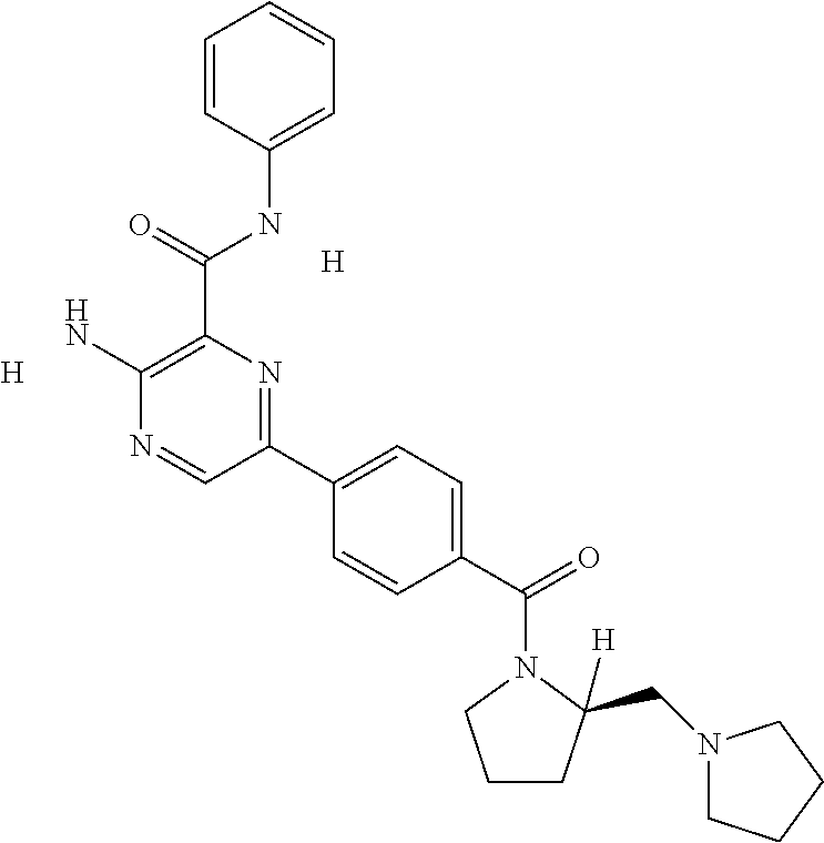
[H].[H].C1=CC(NC(C2=C(N)N=CC(C3=CC=C(C(=O)N4CCCC4(CN4CCCC4)[H])C=C3)=N2)=O)=CC=C1
